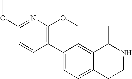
C1(C2=C(OC)N=C(OC)C=C2)=CC=C2C(=C1)C(C)NCC2
